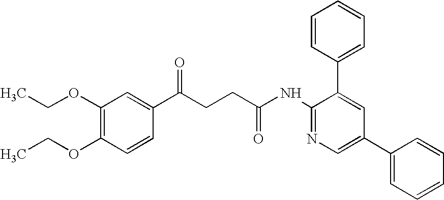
C1(OCC)=C(OCC)C=CC(C(CCC(NC2=NC=C(C3=CC=CC=C3)C=C2C2=CC=CC=C2)=O)=O)=C1
